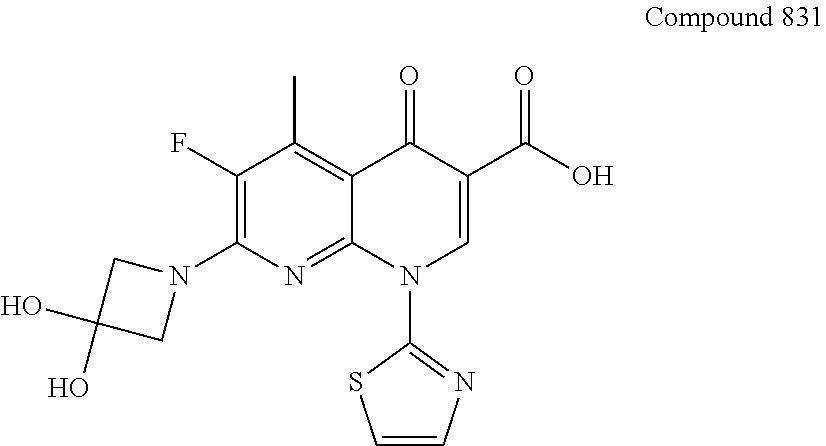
C1=CN=C(N2C=C(C(O)=O)C(=O)C3=C(C)C(F)=C(N4CC(O)(O)C4)N=C23)S1
